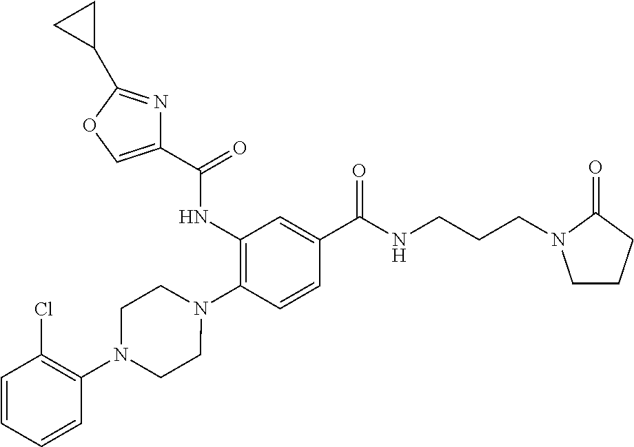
C1(NC(=O)C2=COC(C3CC3)=N2)=C(N2CCN(C3=C(Cl)C=CC=C3)CC2)C=CC(C(=O)NCCCN2CCCC2=O)=C1
